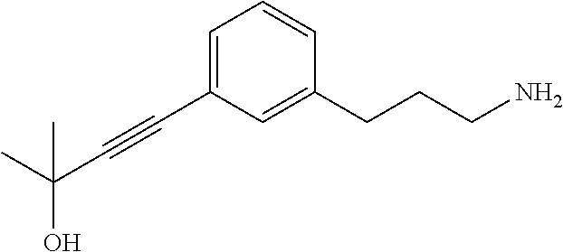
C1=C(C#CC(C)(O)C)C=C(CCCN)C=C1
